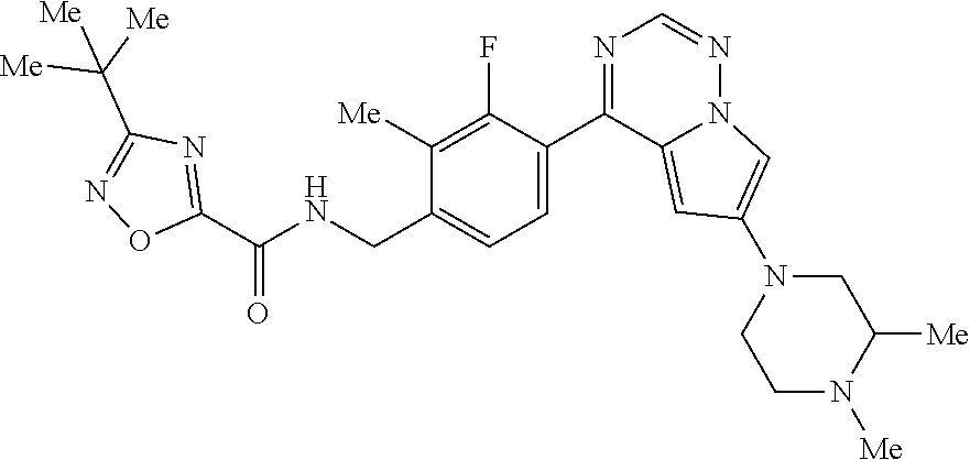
C1([Me])=C(F)C(C2=NC=NN3C2=CC(N2CCN([Me])C([Me])C2)=C3)=CC=C1CNC(C1=NC(C([Me])([Me])[Me])=NO1)=O
